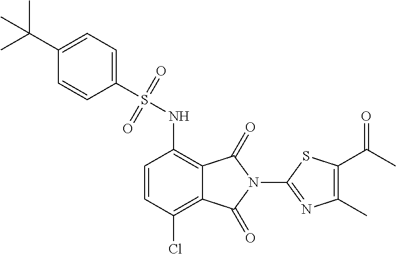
C1=CC(Cl)=C2C(=C1NS(C1=CC=C(C(C)(C)C)C=C1)(=O)=O)C(=O)N(C1=NC(C)=C(C(C)=O)S1)C2=O
